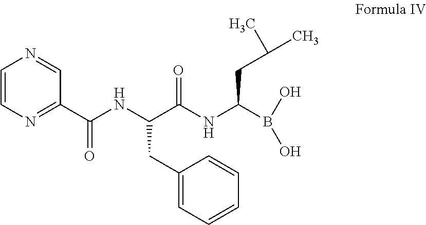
C1(CC(NC(C2=NC=CN=C2)=O)C(NC(B(O)O)CC(C)C)=O)=CC=CC=C1
